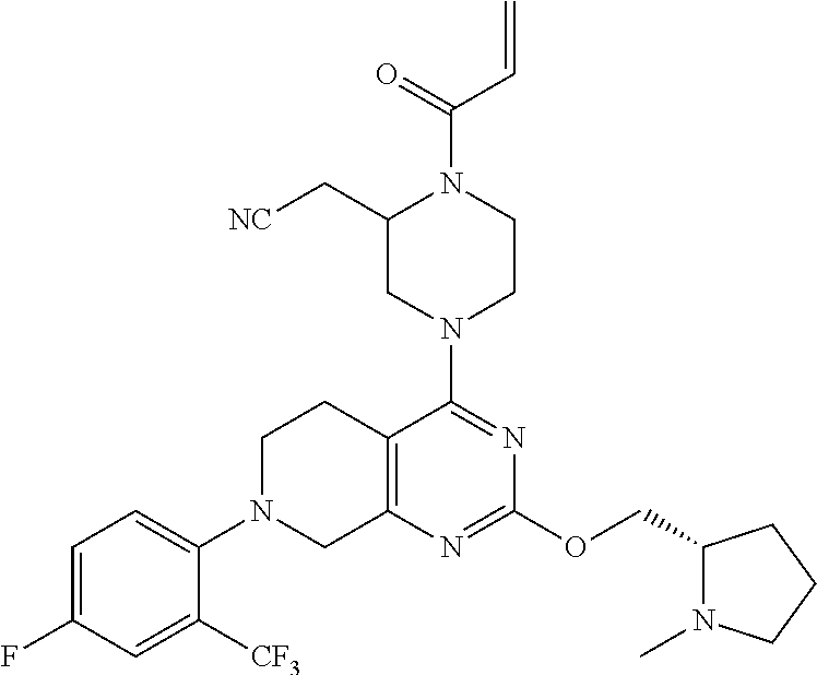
C1=C(F)C=C([CF3])C(N2CC3=C(CC2)C(N2CCN(C(C=C)=O)C(C[NC])C2)=NC(OCC2N(C)CCC2)=N3)=C1
